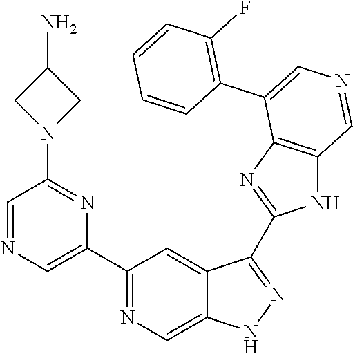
C1(C2=CN=CC(N3CC(N)C3)=N2)=NC=C2C(=C1)C(C1=NC3=C(N1)C=NC=C3C1=C(F)C=CC=C1)=NN2
